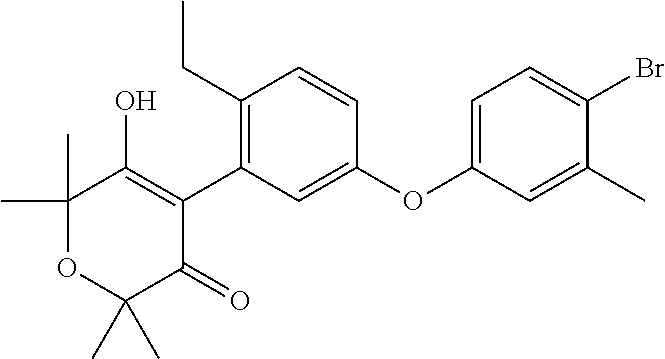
C1(C)(C)OC(C)(C)C(=O)C(C2=C(CC)C=CC(OC3=CC=C(Br)C(C)=C3)=C2)=C1O
